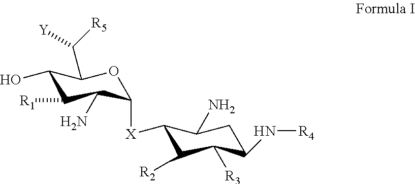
C1(O)C([R1])C(N)C([X]C2C([R2])C([R3])C(N[R4])CC2N)OC1C([Y])[R5]
